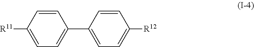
[R11]C1=CC=C(C2=CC=C([R12])C=C2)C=C1
